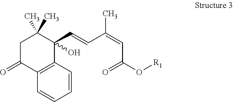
C1=CC2=C(C=C1)C(=O)CC(C)(C)C2(O)C=CC(=CC(O[R1])=O)C
